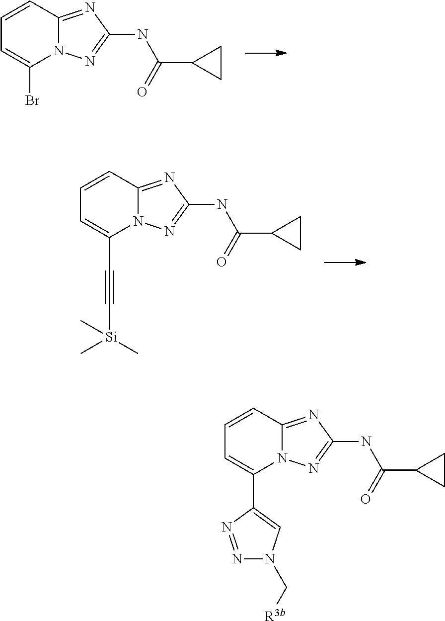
BrC1=CC=CC2=NC(NC(=O)C3CC3)=NN12.C(C1=CC=CC2=NC(NC(=O)C3CC3)=NN12)#C[Si](C)(C)C.C1(C2=CC=CC3=NC(NC(=O)C4CC4)=NN23)=CN(C[R3b])N=N1
